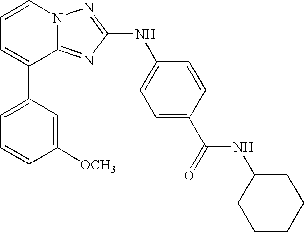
C1=C(C2=CC=CN3C2=NC(NC2=CC=C(C(=O)NC4CCCCC4)C=C2)=N3)C=C([OCH3])C=C1
